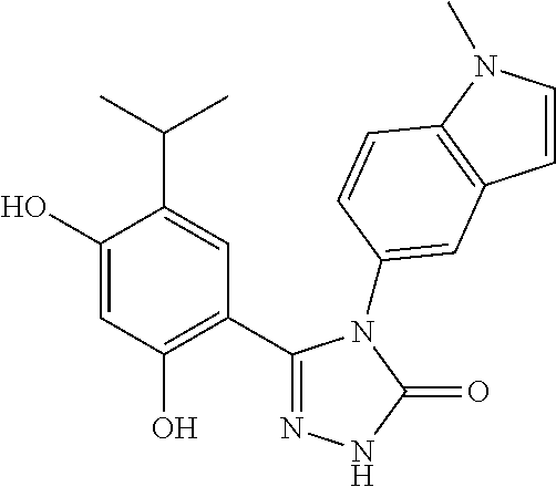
C1(C2=C(O)C=C(O)C(C(C)C)=C2)=NNC(=O)N1C1=CC2=C(N(C)C=C2)C=C1
